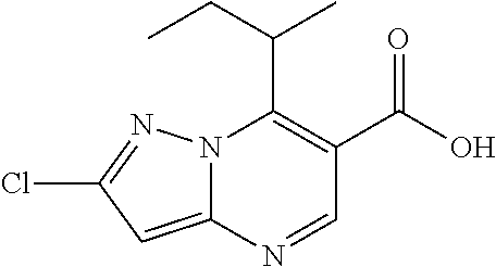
N12C(=CC(Cl)=N1)N=CC(C(O)=O)=C2C(CC)C
